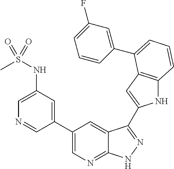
C1(C2=CN=C3C(=C2)C(C2=CC4=C(N2)C=CC=C4C2=CC(F)=CC=C2)=NN3)=CC(NS(C)(=O)=O)=CN=C1
